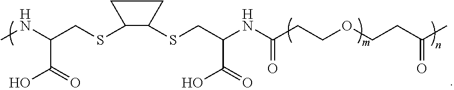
C1(SCC(NC)C(=O)O)C(SCC(NC(CCOCCC(C)=O)=O)C(=O)O)CC1
